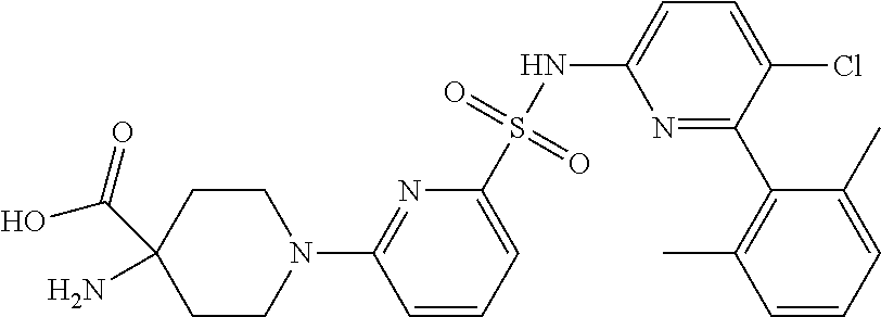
N1=C(C2=C(C)C=CC=C2C)C(Cl)=CC=C1NS(C1=CC=CC(N2CCC(N)(C(=O)O)CC2)=N1)(=O)=O
